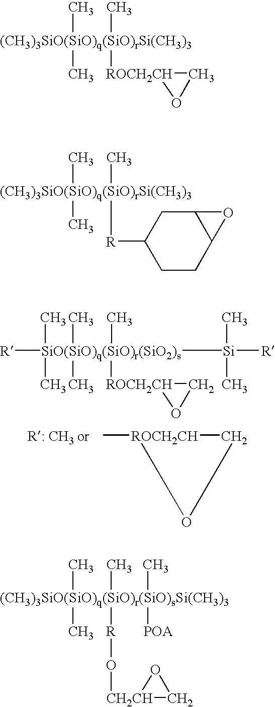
C[ROCH2CH]1CO1.[SiO(SiO)q(SiO)r(SiO2)s](C)([ROCH2CH]1OC1)([R])(C)(C)(C)(C)[Si]([R])(C)C.[(CH3)3SiO(SiO)q(SiO)rSi(CH3)3](C)(C)(C)[ROCH2CH]1OC1.[(CH3)3SiO(SiO)q(SiO)rSi(CH3)3](C)(C)(C)[R]C1CCC2C(C1)O2.[(CH3)3SiO(SiO)q(SiO)r(SiO)sSi(CH3)3](C)(C)(C)(C)([R]O[CH2CH]1CO1)[POA]
